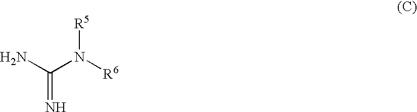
NC(N([R6])[R5])=N
